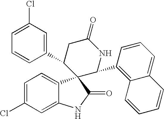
C1=C(Cl)C=C2C(=C1)C1(C(=O)N2)C(C2=CC(Cl)=CC=C2)CC(=O)NC1C1=C2C(=CC=C1)C=CC=C2
